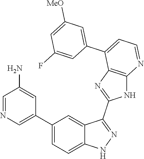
C1=NC=C(C2=CC=C3C(=C2)C(C2=NC4=C(N2)N=CC=C4C2=CC([MeO])=CC(F)=C2)=NN3)C=C1N
